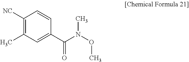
C1([NC])=C(C)C=C(C(N(OC)C)=O)C=C1
